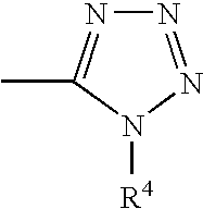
N1=NN([R4])C(C)=N1
